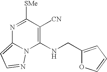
N1=C([SMe])C([CN])=C(NCC2=CC=CO2)N2C1=CC=N2
